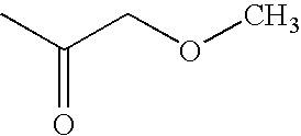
C(COC)(C)=O
